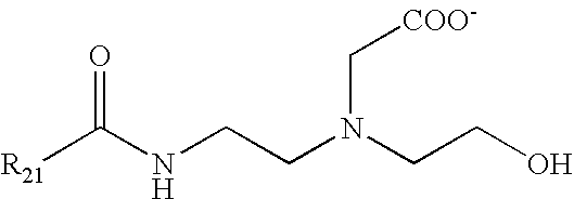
[R21]C(NCCN(CCO)C[COO-])=O
